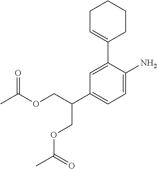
CC(OCC(C1=CC=C(N)C(C2=CCCCC2)=C1)COC(=O)C)=O
